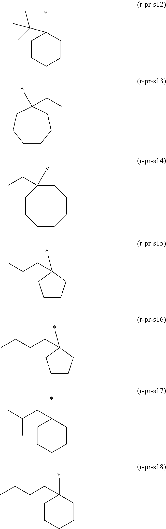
C1CCCCC1(C)C(C)(C)C.C1CCCC(CC)(C)CC1.C1CCCCC(CC)(C)CC1.C1CCCCC1(C)CC(C)C.C1CCC(C)(CC(C)C)C1.C1CCC(C)(CCCC)C1.C1CCCCC1(C)CCCC
